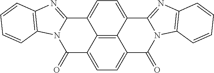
C12=C3C4=CC=C1C(=O)N1C(=NC5=C1C=CC=C5)C2=CC=C3C1=NC2=C(N1C4=O)C=CC=C2
